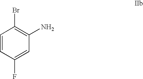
C1=CC(F)=CC(N)=C1Br
